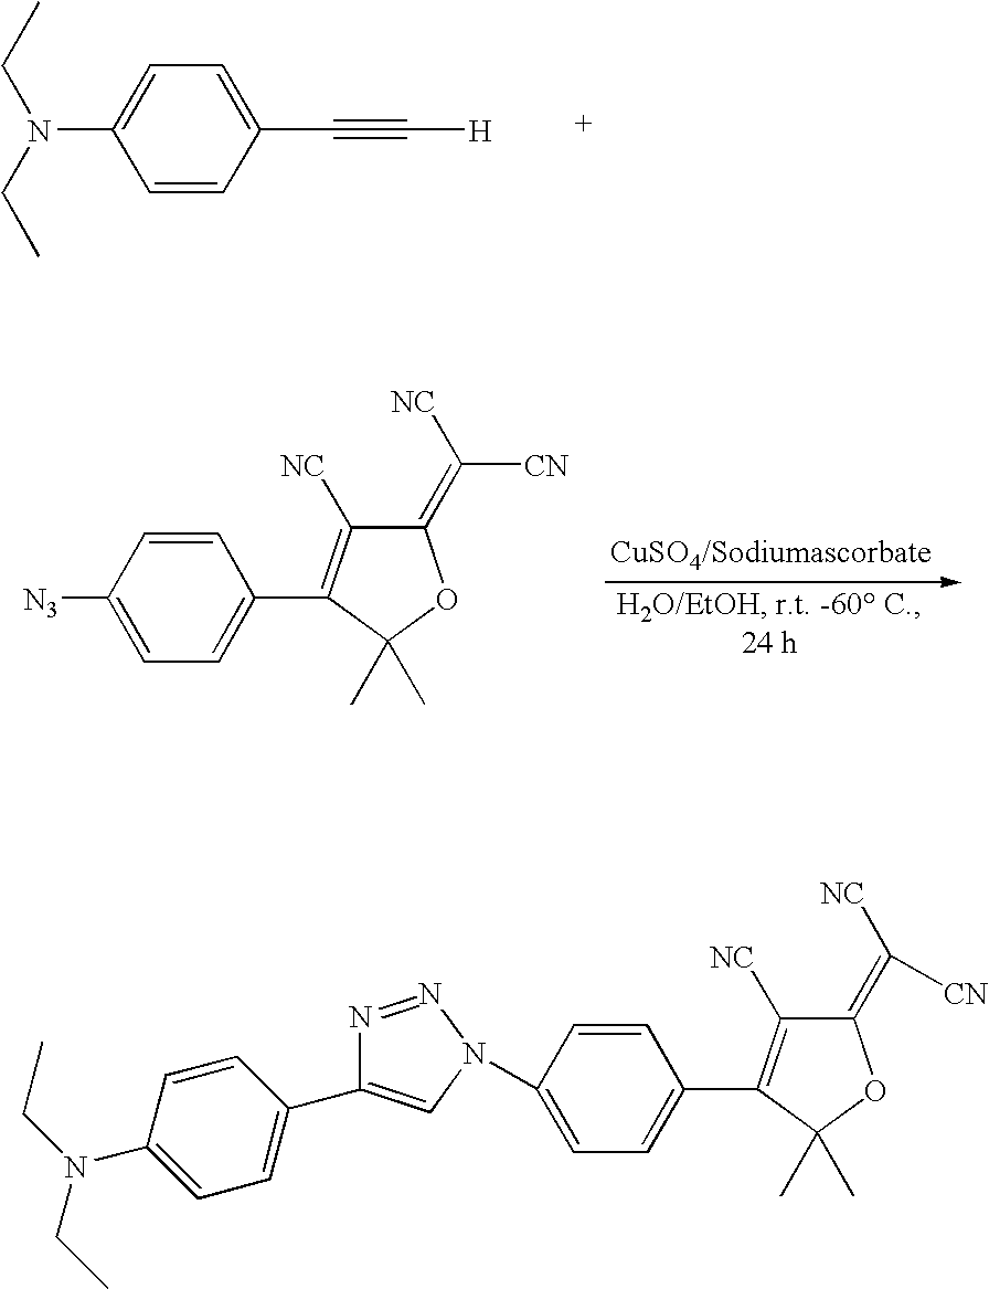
C1=CC(C#C[H])=CC=C1N(CC)CC.C1=C([N3])C=CC(C2=C([NC])C(=C([NC])[CN])OC2(C)C)=C1.C1=C(N2C=C(C3=CC=C(N(CC)CC)C=C3)N=N2)C=CC(C2=C([NC])C(=C([NC])[CN])OC2(C)C)=C1
